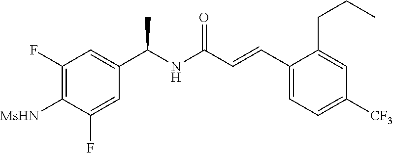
C1=C(F)C([MsHN])=C(F)C=C1C(NC(C=CC1=CC=C([CF3])C=C1CCC)=O)C
